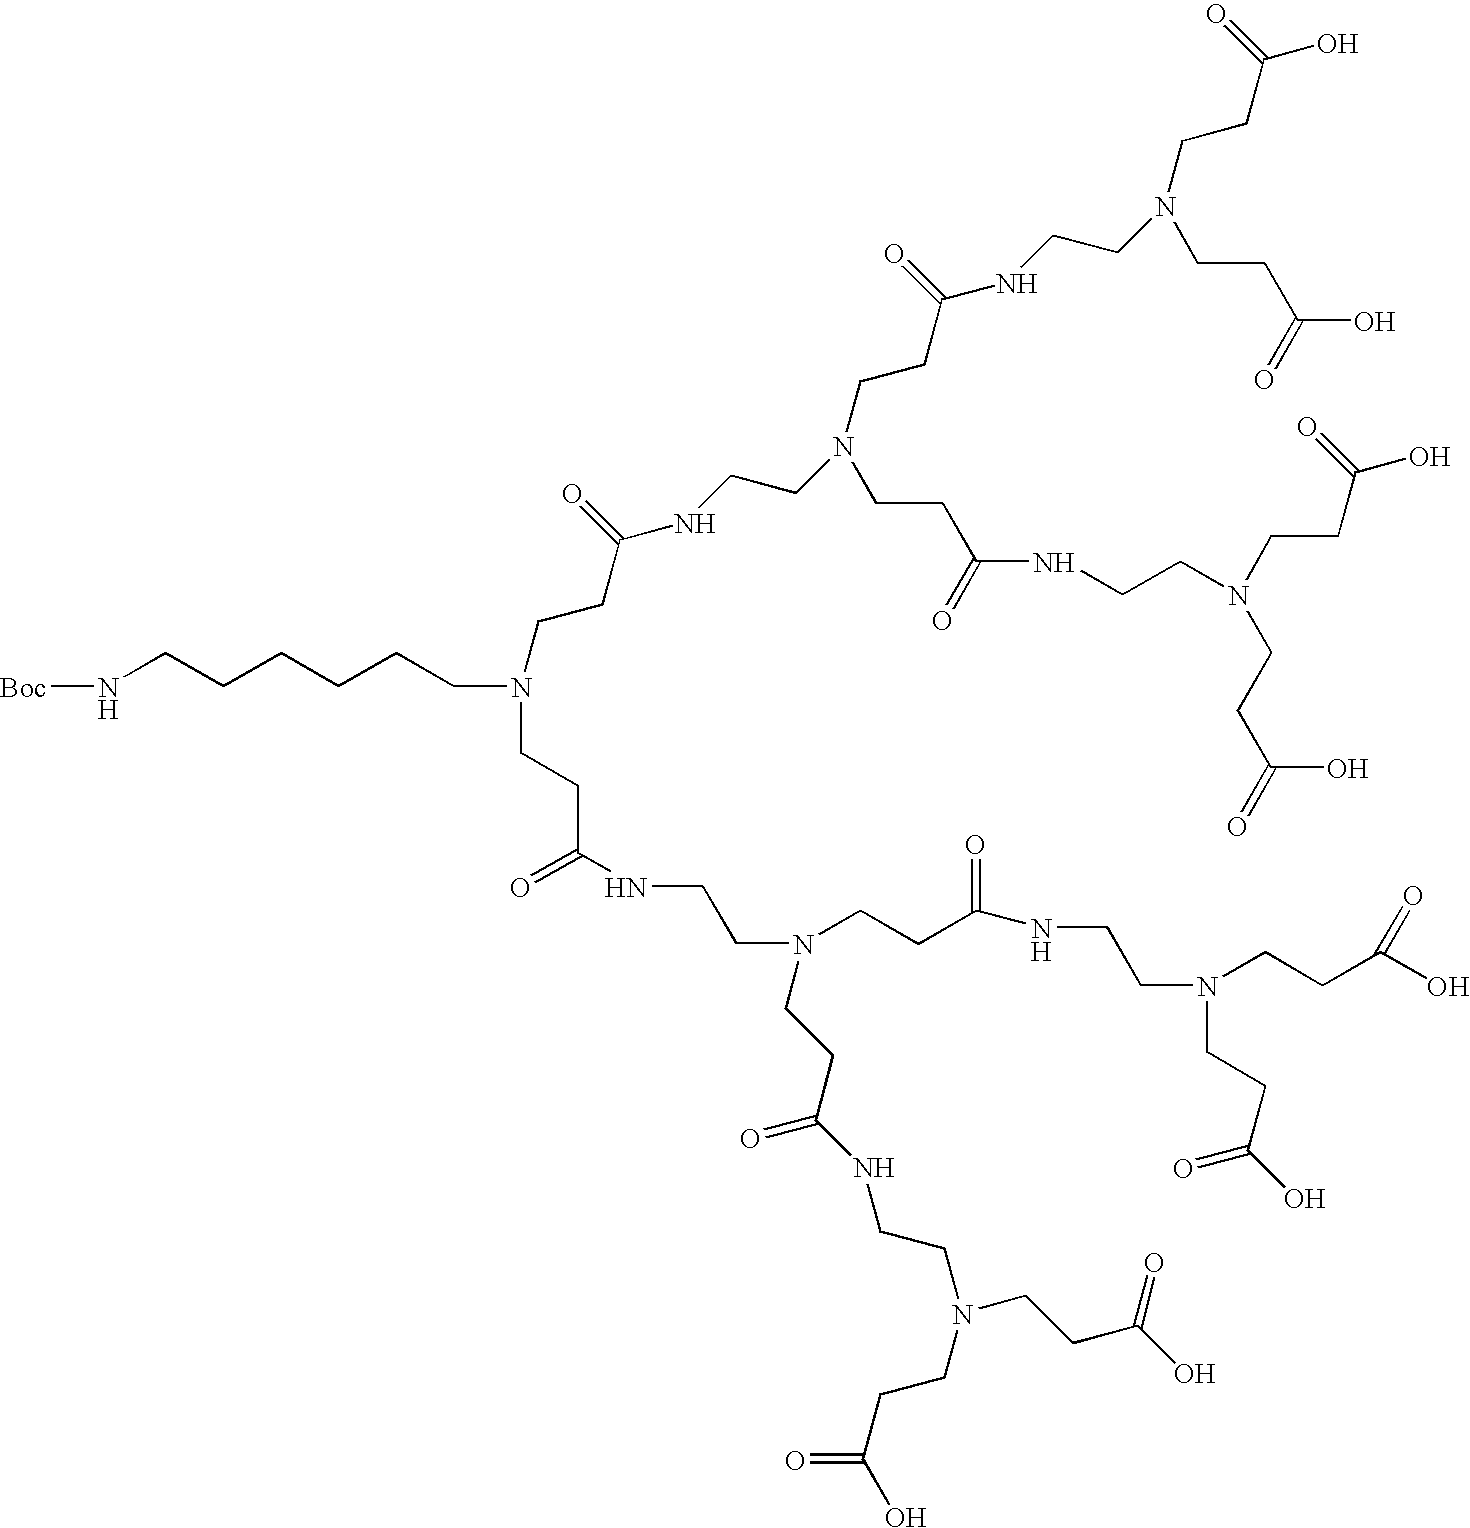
[Boc]NCCCCCCN(CCC(NCCN(CCC(NCCN(CCC(O)=O)CCC(O)=O)=O)CCC(NCCN(CCC(O)=O)CCC(=O)O)=O)=O)CCC(NCCN(CCC(NCCN(CCC(O)=O)CCC(O)=O)=O)CCC(NCCN(CCC(O)=O)CCC(=O)O)=O)=O
